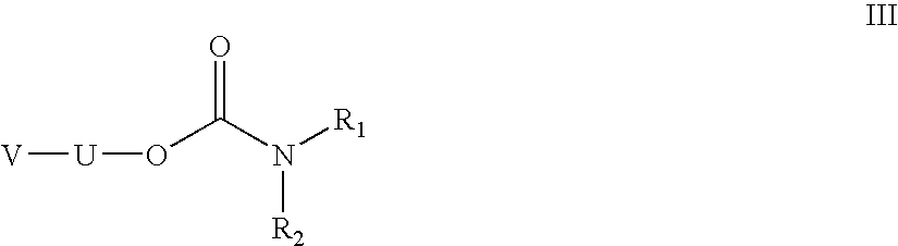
O(C(N([R1])[R2])=O)[U][V]
